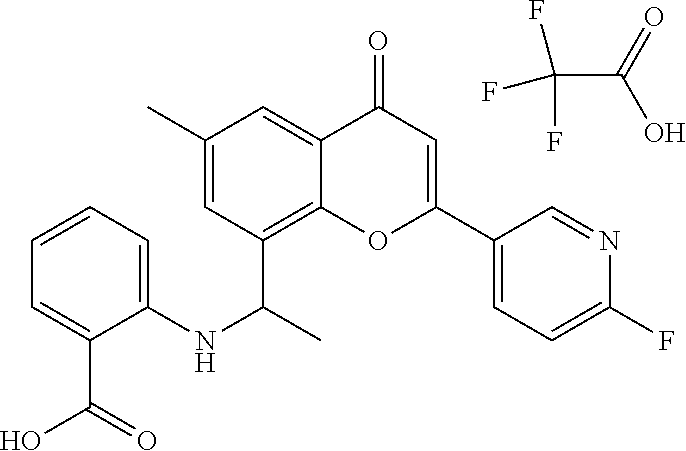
C1(C)=CC(C(C)NC2=CC=CC=C2C(=O)O)=C2C(=C1)C(=O)C=C(C1=CC=C(F)N=C1)O2.C(=O)(O)C(F)(F)F
